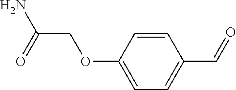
C(COC1=CC=C(C=O)C=C1)(N)=O
